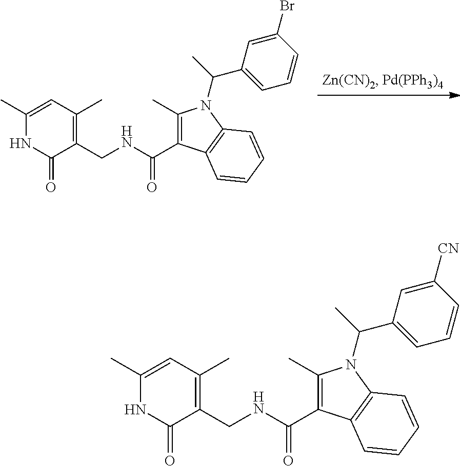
C1(C)=C(C(=O)NCC2=C(C)C=C(C)NC2=O)C2=C(N1C(C)C1=CC=CC(Br)=C1)C=CC=C2.C1(C)=C(C(=O)NCC2=C(C)C=C(C)NC2=O)C2=C(N1C(C)C1=CC=CC([CN])=C1)C=CC=C2
